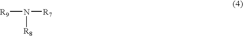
[R9]N([R8])[R7]
